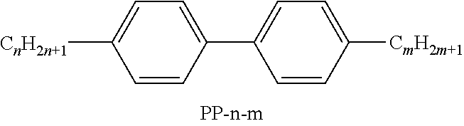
C1=C(C2=CC=C([CmH2m+1])C=C2)C=CC([CnH2n+1])=C1
